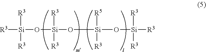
[R3][Si](O[Si](O[Si](O[Si]([R3])([R3])[R3])([R5])[R3])([R3])[R3])([R3])[R3]
